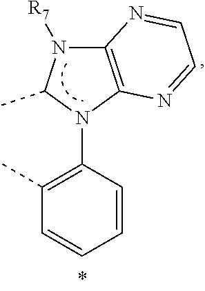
C1(C)=C(N2C3=C(N([R7])C2C)N=CC=N3)C=CC=C1
